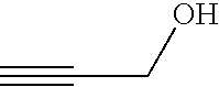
C#CCO
